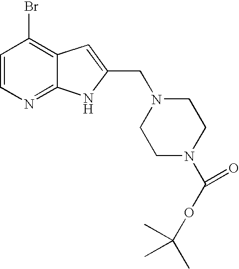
C1=CN=C2C(=C1Br)C=C(CN1CCN(C(OC(C)(C)C)=O)CC1)N2
